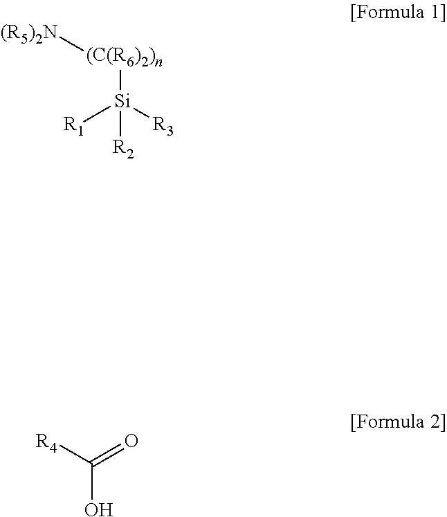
[(C(R6)2)n]([Si]([R3])([R1])[R2])[(R5)2N].[R4]C(=O)O
